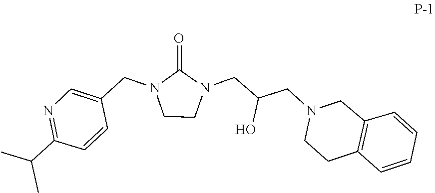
N1(CC(CN2CC3=C(C=CC=C3)CC2)O)C(=O)N(CC2=CN=C(C(C)C)C=C2)CC1
